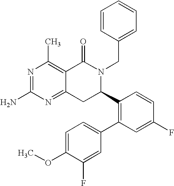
C12=NC(N)=NC(C)=C1C(=O)N(CC1=CC=CC=C1)C(C1=C(C3=CC=C(OC)C(F)=C3)C=C(F)C=C1)C2
